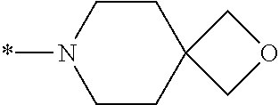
C1CN(*)CCC12COC2
